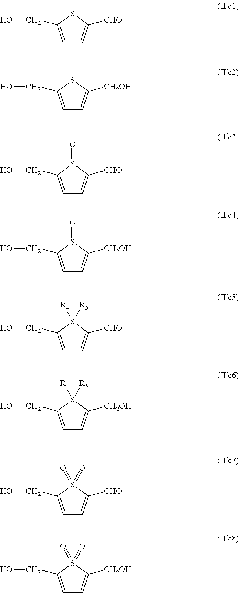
C1=C(CO)SC([CHO])=C1.C1=C(CO)SC([CH2OH])=C1.C1=C(CO)S(=O)C([CHO])=C1.C1=C(CO)S(=O)C([CH2OH])=C1.C1=C(CO)S([R4])([R5])C([CHO])=C1.C1=C(CO)S([R4])([R5])C([CH2OH])=C1.C1=C(CO)S(=O)(=O)C([CHO])=C1.C1=C(CO)S(=O)(=O)C([CH2OH])=C1
